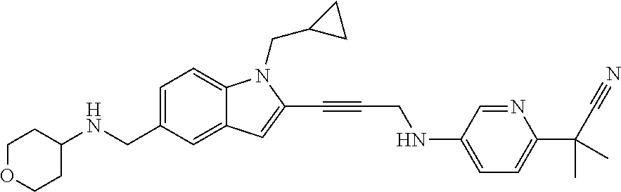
C1=C(CNC2CCOCC2)C=C2C(=C1)N(CC1CC1)C(C#CCNC1=CC=C(C(C#N)(C)C)N=C1)=C2
